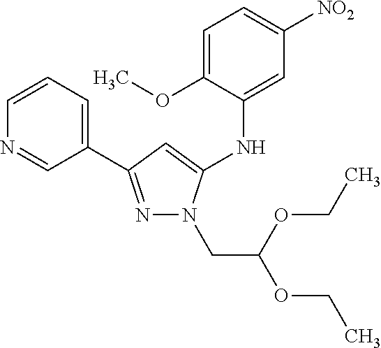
C1(NC2=CC([NO2])=CC=C2OC)=CC(C2=CC=CN=C2)=NN1CC(OCC)OCC
